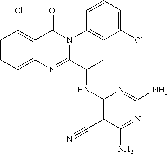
C1=CC(C)=C2C(=C1Cl)C(=O)N(C1=CC(Cl)=CC=C1)C(C(C)NC1=C(C#N)C(N)=NC(N)=N1)=N2
